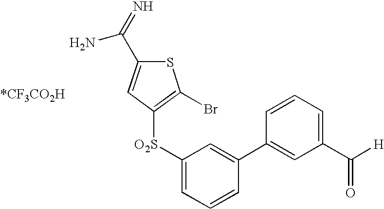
[*CF3CO2H].S1C(C(=N)N)=CC([O2S]C2=CC=CC(C3=CC(C([H])=O)=CC=C3)=C2)=C1Br
